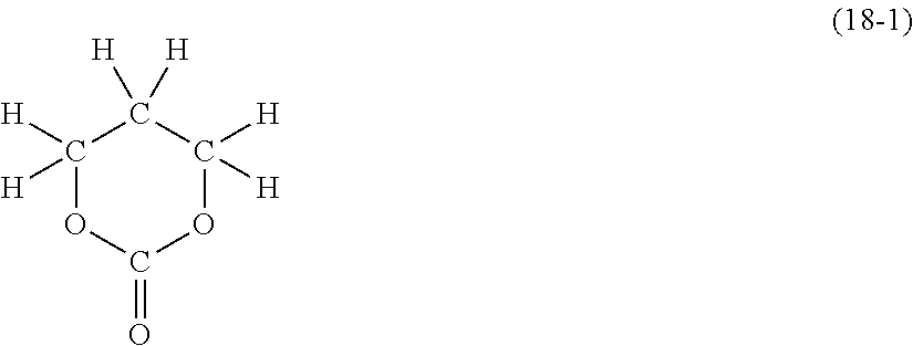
C1([H])([H])OC(=O)OC([H])([H])C1([H])[H]
